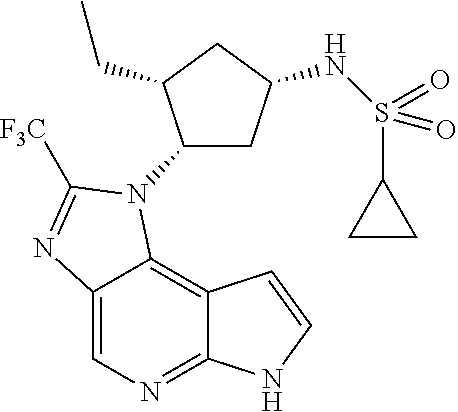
C12=NC=C3C(=C1C=CN2)N(C1CC(NS(C2CC2)(=O)=O)CC1CC)C([F3C])=N3
